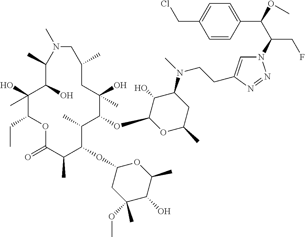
C1(O)(C)C(CC)OC(=O)C(C)C(OC2CC(OC)(C)C(O)C(C)O2)C(C)C(OC2OC(C)CC(N(C)CCC3=CN(C(C(OC)C4=CC=C(CCl)C=C4)CF)N=N3)C2O)C(O)(C)CC(C)CN(C)C(C)C1O
